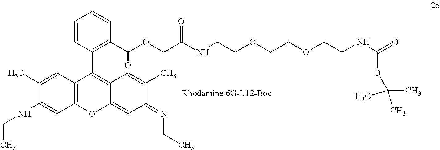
C1(C)=CC2=C(C=C1NCC)OC1=CC(=NCC)C(C)=CC1=C2C1=C(C(OCC(NCCOCCOCCNC(=O)OC(C)(C)C)=O)=O)C=CC=C1
